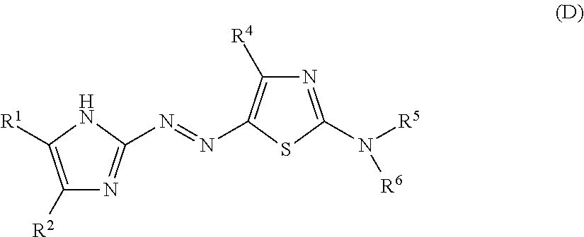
C1([R2])=C([R1])NC(N=NC2=C([R4])N=C(N([R5])[R6])S2)=N1
